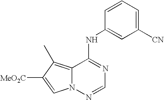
C12=C(C)C([MeO2C])=CN1N=CN=C2NC1=CC([CN])=CC=C1
